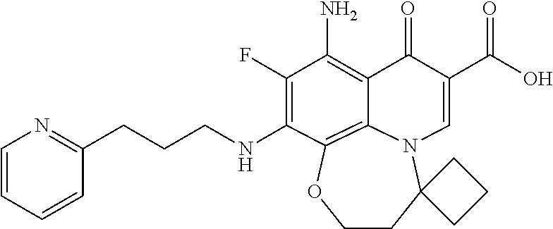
C(CNC1=C(F)C(N)=C2C(=O)C(C(=O)O)=CN3C4(CCOC1=C23)CCC4)CC1=NC=CC=C1
